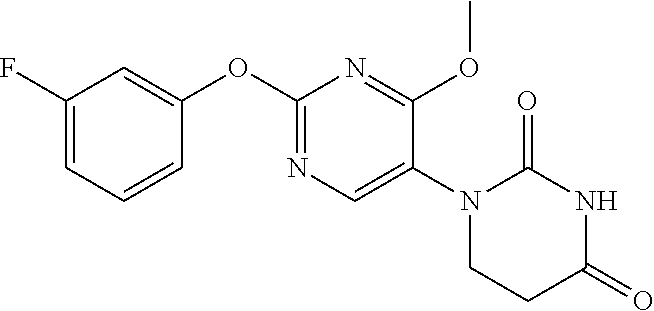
C1(OC2=NC=C(N3CCC(=O)NC3=O)C(OC)=N2)=CC(F)=CC=C1
